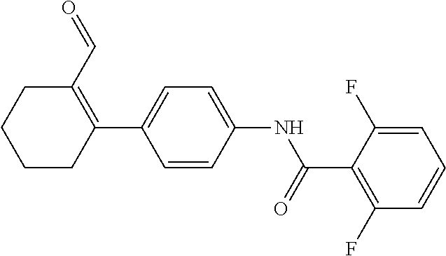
C1(C=O)=C(C2=CC=C(NC(C3=C(F)C=CC=C3F)=O)C=C2)CCCC1
